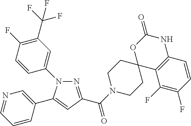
N1=C(C(=O)N2CCC3(CC2)C2=C(NC(=O)O3)C=CC(F)=C2F)C=C(C2=CN=CC=C2)N1C1=CC(C(F)(F)F)=C(F)C=C1
